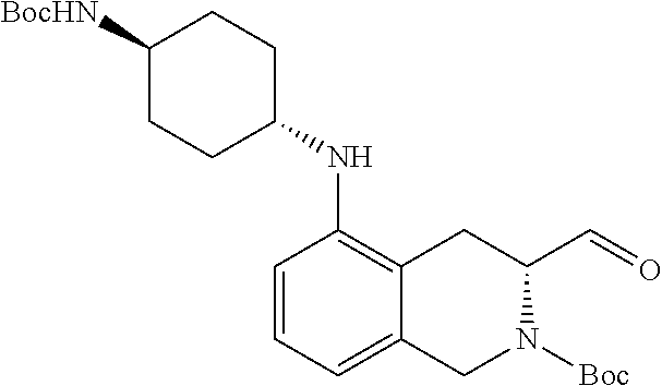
C1([BocHN])CCC(NC2=C3C(=CC=C2)CN([Boc])C(C=O)C3)CC1
